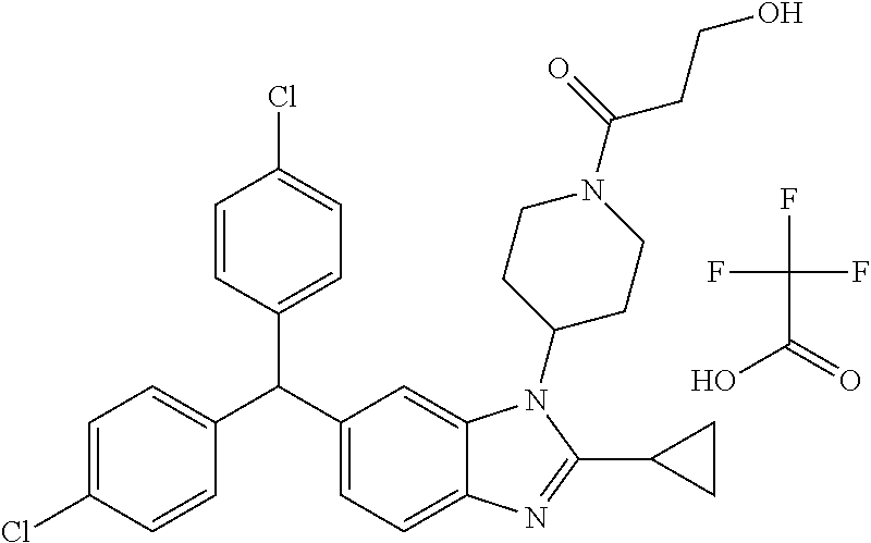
C1=C(Cl)C=CC(C(C2=CC=C3C(=C2)N(C2CCN(C(=O)CCO)CC2)C(C2CC2)=N3)C2=CC=C(Cl)C=C2)=C1.OC(=O)C(F)(F)F
